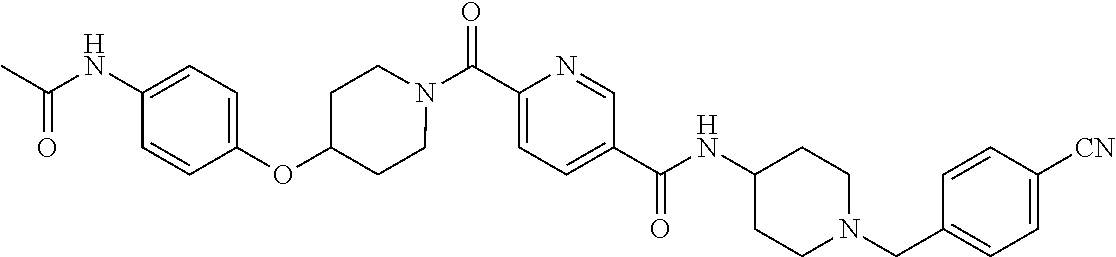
N(C(C1=CC=C(C(=O)N2CCC(OC3=CC=C(NC(C)=O)C=C3)CC2)N=C1)=O)C1CCN(CC2=CC=C([CN])C=C2)CC1
